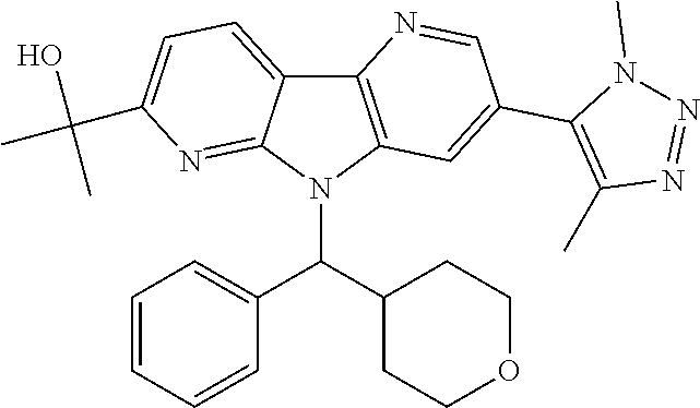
C12=C(N(C(C3=CC=CC=C3)C3CCOCC3)C3=NC(C(O)(C)C)=CC=C13)C=C(C1=C(C)N=NN1C)C=N2
